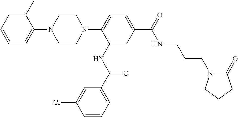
C1=CC=C(C)C(N2CCN(C3=CC=C(C(=O)NCCCN4C(=O)CCC4)C=C3NC(C3=CC=CC(Cl)=C3)=O)CC2)=C1
